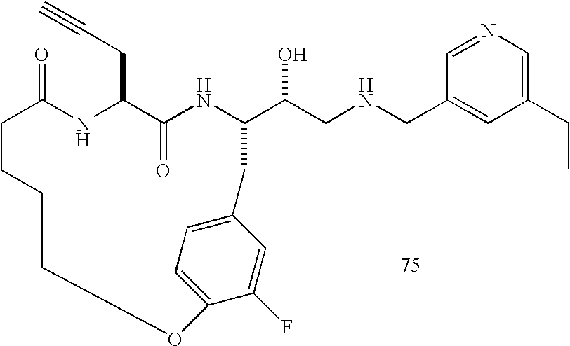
C1=NC=C(CC)C=C1CNCC(O)C1NC(=O)C(CC#C)NC(=O)CCCCOC2=CC=C(C=C2F)C1
